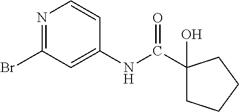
N1=C(Br)C=C(NC(C2(O)CCCC2)=O)C=C1
